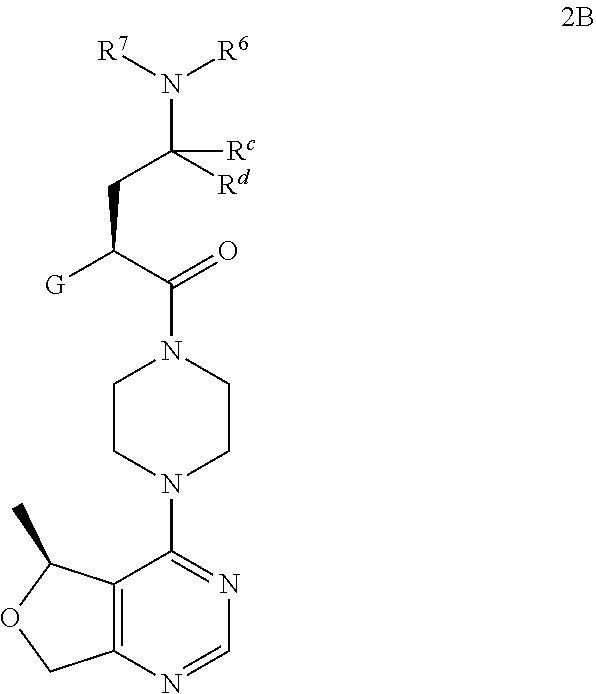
N(C(CC(C(=O)N1CCN(C2=NC=NC3=C2C(C)OC3)CC1)[G])([Rd])[Rc])([R7])[R6]
